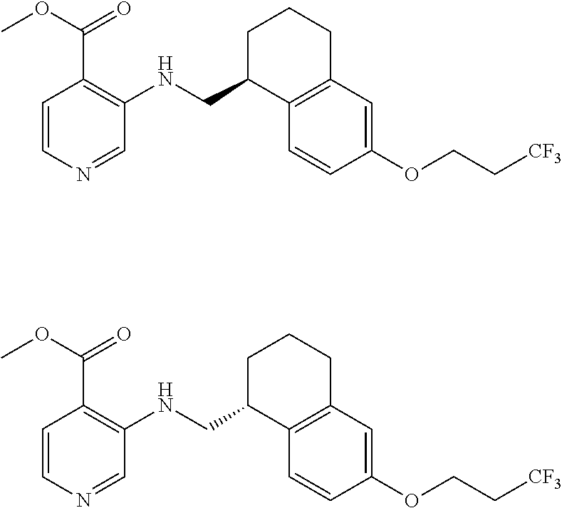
COC(C1=C(NCC2C3=C(CCC2)C=C(OCC[CF3])C=C3)C=NC=C1)=O.COC(C1=C(NCC2C3=C(CCC2)C=C(OCC[CF3])C=C3)C=NC=C1)=O
